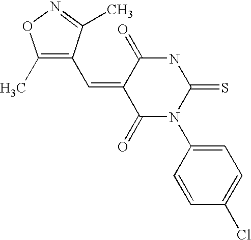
ClC1=CC=C(N2C(=O)C(=CC3=C(C)ON=C3C)C(=O)NC2=S)C=C1
